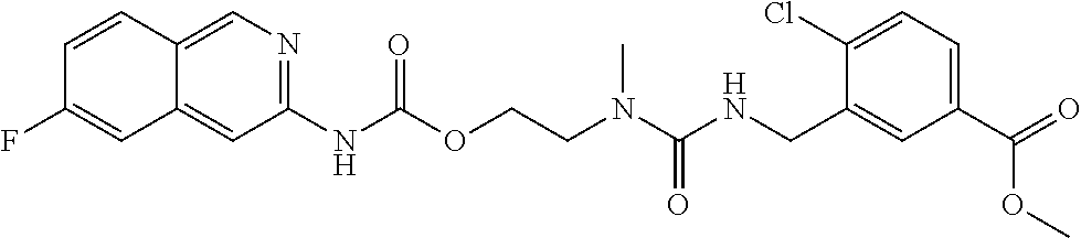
C1=C(Cl)C(CNC(N(CCOC(NC2=NC=C3C(=C2)C=C(F)C=C3)=O)C)=O)=CC(C(=O)OC)=C1
